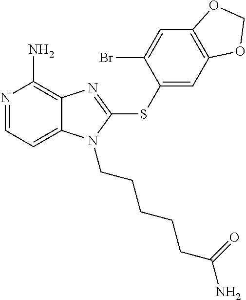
N1=CC=C2C(=C1N)N=C(SC1=CC3=C(C=C1Br)OCO3)N2CCCCCC(N)=O
